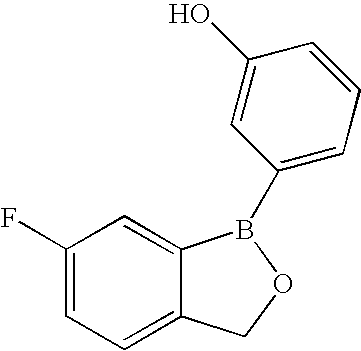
C1(F)=CC=C2C(=C1)B(C1=CC=CC(O)=C1)OC2
